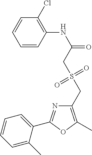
C1=CC(NC(=O)CS(CC2=C(C)OC(C3=CC=CC=C3C)=N2)(=O)=O)=C(Cl)C=C1
